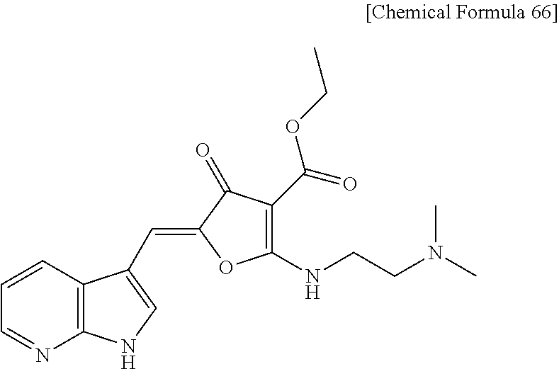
C1=NC2=C(C=C1)C(C=C1OC(NCCN(C)C)=C(C(=O)OCC)C1=O)=CN2
